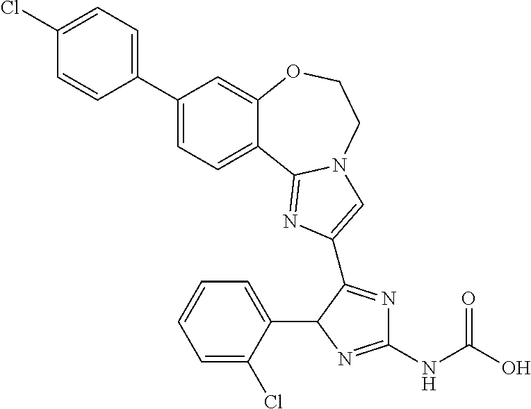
C1(C2=CC=C(Cl)C=C2)=CC=C2C(=C1)OCCN1C2=NC(C2=NC(NC(O)=O)=NC2C2=CC=CC=C2Cl)=C1
